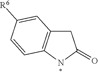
C1C2=C(NC1=O)C=CC([R6])=C2
